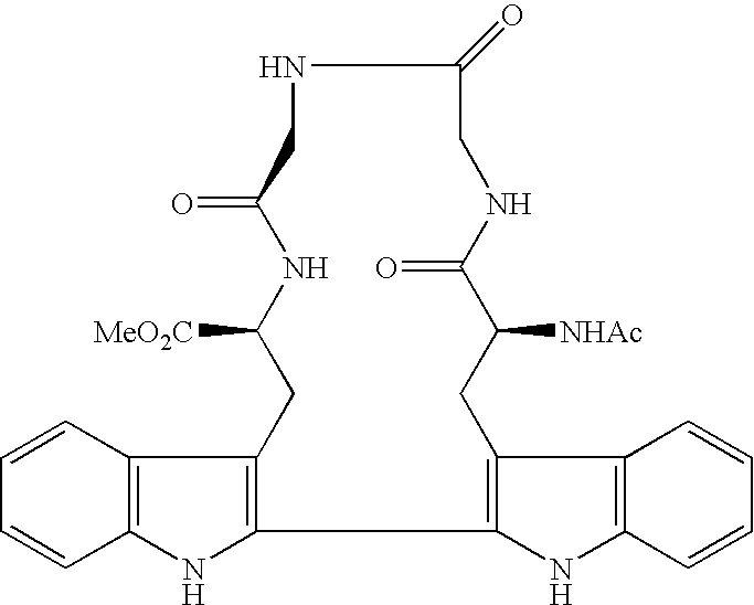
C12=C(NC3=C1C=CC=C3)C1=C(C3=C(N1)C=CC=C3)CC([NHAc])C(=O)NCC(=O)NCC(=O)NC([MeO2C])C2
